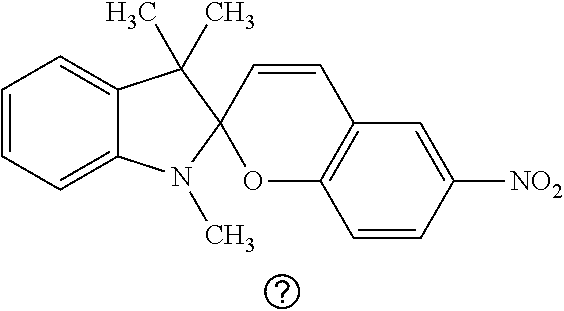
C1=CC=C2C(=C1)C(C)(C)C1(N2C)OC2=C(C=C1)C=C([NO2])C=C2
